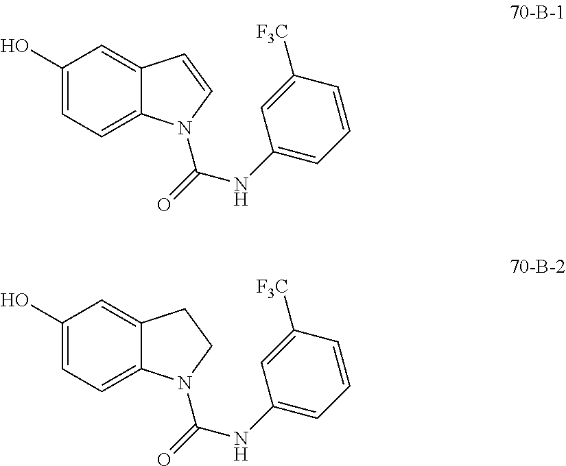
C1(O)=CC=C2C(=C1)C=CN2C(=O)NC1=CC=CC([F3C])=C1.C1(O)=CC=C2C(=C1)CCN2C(=O)NC1=CC=CC([F3C])=C1
